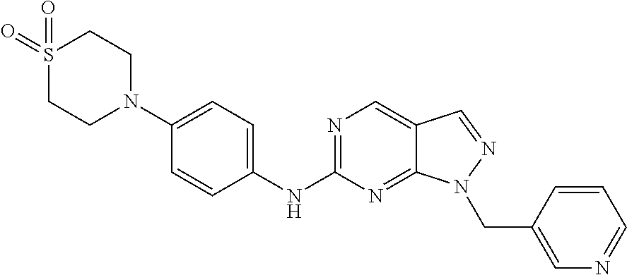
N1=C(NC2=CC=C(N3CCS(=O)(=O)CC3)C=C2)N=C2C(=C1)C=NN2CC1=CN=CC=C1
